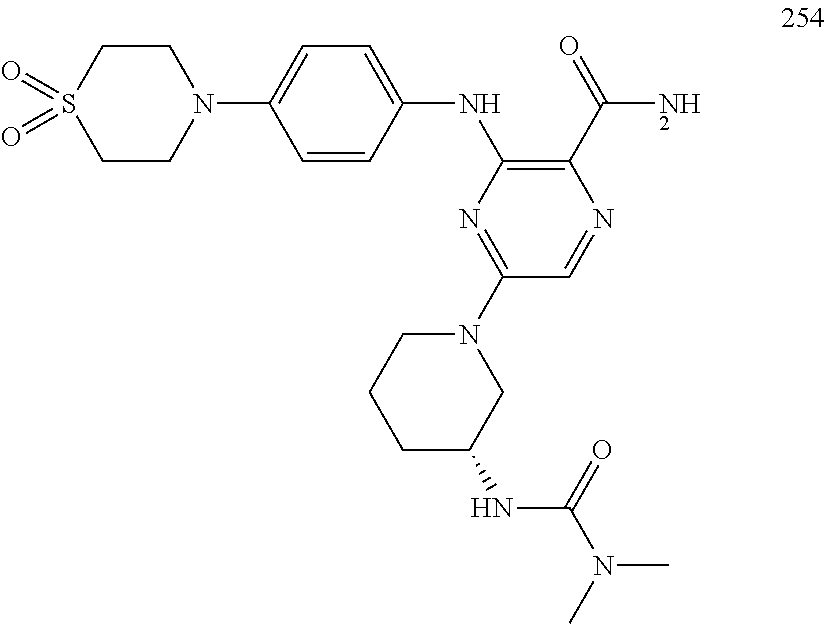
C1=CC(NC2=C(C(=O)N)N=CC(N3CCCC(NC(N(C)C)=O)C3)=N2)=CC=C1N1CCS(=O)(=O)CC1
